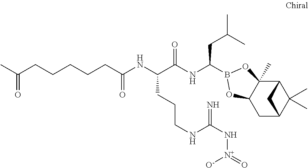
C12C3(C)C(CC(C1(C)C)C2)OB(C(NC(C(NC(=O)CCCCCC(C)=O)CCCNC(N[N+]([O-])=O)=N)=O)CC(C)C)O3
